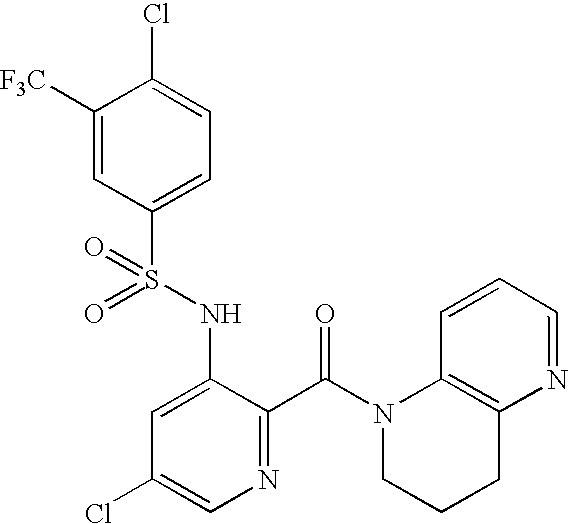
C1([F3C])=CC(S(NC2=CC(Cl)=CN=C2C(=O)N2C3=C(N=CC=C3)CCC2)(=O)=O)=CC=C1Cl
